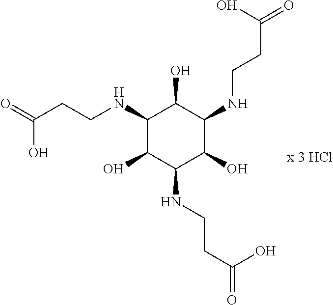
C1(NCCC(=O)O)C(O)C(NCCC(=O)O)C(O)C(NCCC(=O)O)C1O
